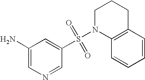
C1(N)=CN=CC(S(N2C3=C(CCC2)C=CC=C3)(=O)=O)=C1
